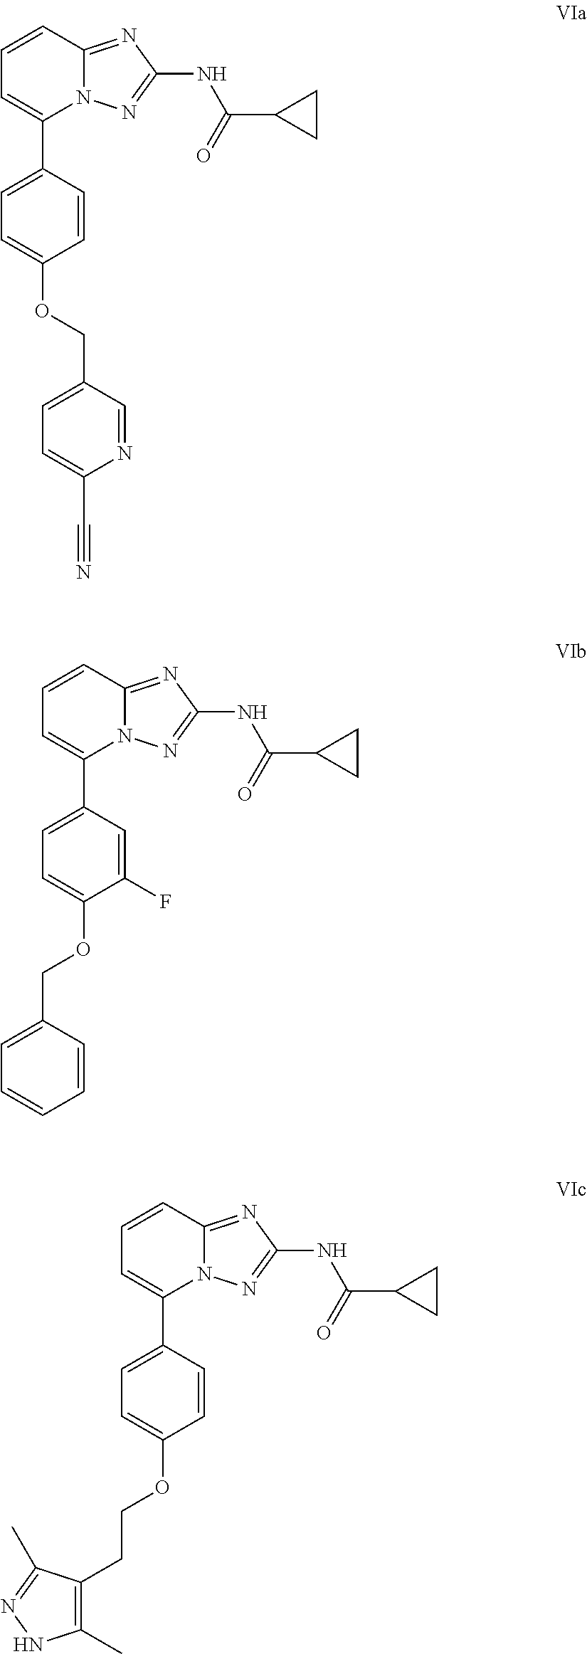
N12C(=NC(NC(C3CC3)=O)=N1)C=CC=C2C1=CC=C(OCC2=CC=C(C#N)N=C2)C=C1.N12C(=NC(NC(C3CC3)=O)=N1)C=CC=C2C1=CC=C(OCC2=CC=CC=C2)C(F)=C1.N12C(=NC(NC(C3CC3)=O)=N1)C=CC=C2C1=CC=C(OCCC2=C(C)NN=C2C)C=C1
